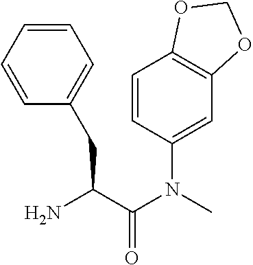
NC(C(N(C)C1=CC2=C(C=C1)OCO2)=O)CC1=CC=CC=C1
